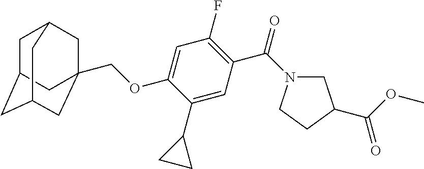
C1C2CC3CC(COC4=CC(F)=C(C(N5CC(C(OC)=O)CC5)=O)C=C4C4CC4)(C2)CC1C3
